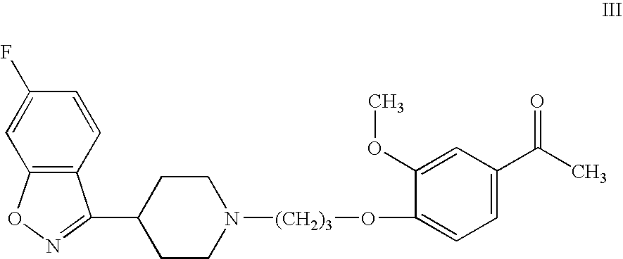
C12=C(C=CC(F)=C1)C(C1CCN([(CH2)3]OC3=CC=C(C(=O)C)C=C3OC)CC1)=NO2
